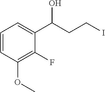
C1=CC(OC)=C(F)C(C(CCI)O)=C1
